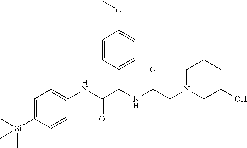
C1=C([Si](C)(C)C)C=CC(NC(=O)C(NC(CN2CCCC(O)C2)=O)C2=CC=C(OC)C=C2)=C1
